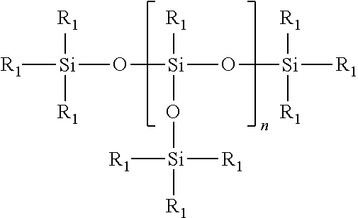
[R1][Si]([R1])([R1])O[Si]([R1])(O[Si]([R1])([R1])[R1])O[Si]([R1])([R1])[R1]
